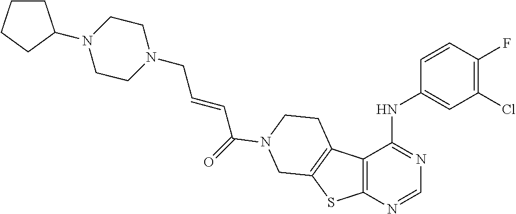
N1(CC=CC(=O)N2CCC3=C(SC4=C3C(NC3=CC(Cl)=C(F)C=C3)=NC=N4)C2)CCN(C2CCCC2)CC1
